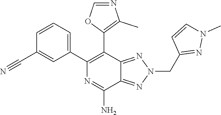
NC1=NC(C2=CC=CC(C#N)=C2)=C(C2=C(C)N=CO2)C2=NN(CC3=NN(C)C=C3)N=C12
